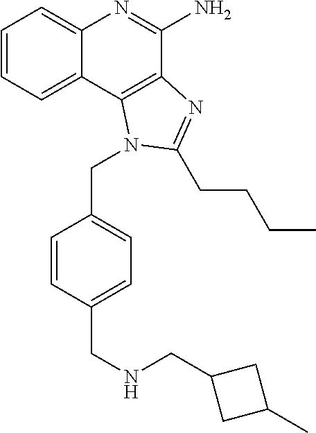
C1=CC=C2C(=C1)N=C(N)C1=C2N(CC2=CC=C(CNCC3CC(C)C3)C=C2)C(CCCC)=N1
